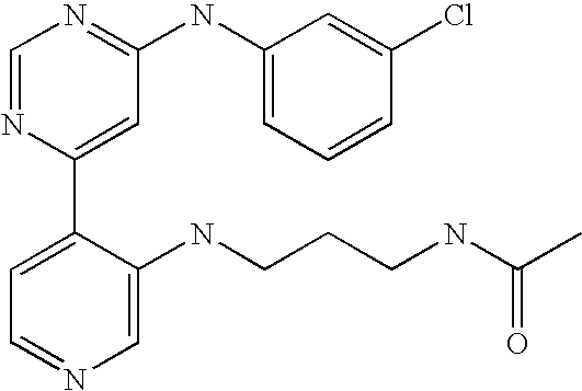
C1=NC(C2=CC=NC=C2NCCCNC(C)=O)=CC(NC2=CC=CC(Cl)=C2)=N1
